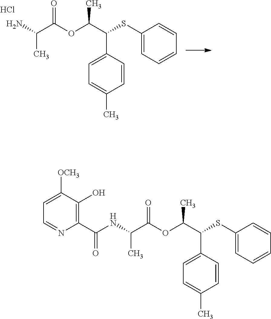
C(C)(C(SC1=CC=CC=C1)C1=CC=C(C)C=C1)OC(C(NC(C1=C(O)C([OCH3])=CC=N1)=O)C)=O.C(C)(C(SC1=CC=CC=C1)C1=CC=C(C)C=C1)OC(C(N)C)=O.Cl
